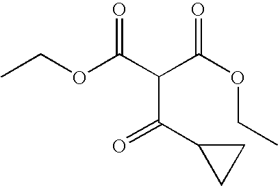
C(C(C1CC1)=O)(C(OCC)=O)C(OCC)=O
